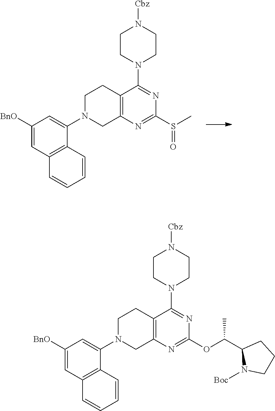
C1([BnO])=CC2=C(C(N3CC4=C(CC3)C(N3CCN([Cbz])CC3)=NC(OC(C3N([Boc])CCC3)C)=N4)=C1)C=CC=C2.C1([BnO])=CC2=C(C(N3CC4=C(CC3)C(N3CCN([Cbz])CC3)=NC(S(C)=O)=N4)=C1)C=CC=C2
